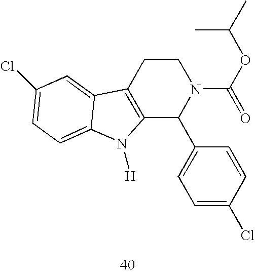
C12=C(CCN(C(=O)OC(C)C)C1C1=CC=C(Cl)C=C1)C1=CC(Cl)=CC=C1N2[H]
